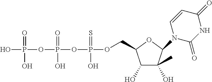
OP(OP(OP(OCC1C(O)C(C)(O)C(N2C(=O)NC(=O)C=C2)O1)(=S)O)(=O)O)(=O)O
